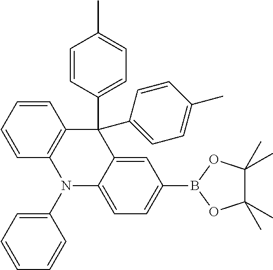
C1=CC=CC2=C1C(C1=CC=C(C)C=C1)(C1=CC=C(C)C=C1)C1=CC(B3OC(C)(C)C(C)(C)O3)=CC=C1N2C1=CC=CC=C1
